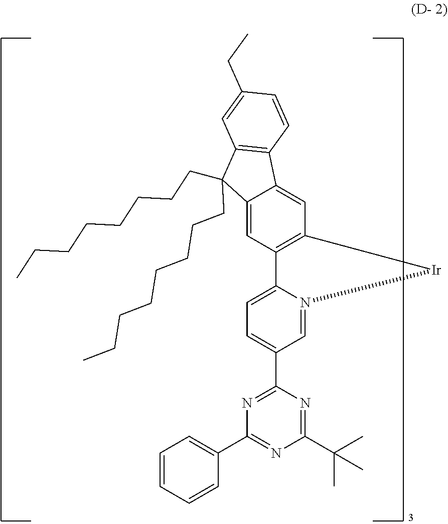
C1=CC=CC(C2=NC(C(C)(C)C)=NC(C3=CC=C4N(=C3)[Ir]CCCC3=C4C=C4C(=C3)C3=C(C4(CCCCCCCC)CCCCCCCC)C=C(CC)C=C3)=N2)=C1
